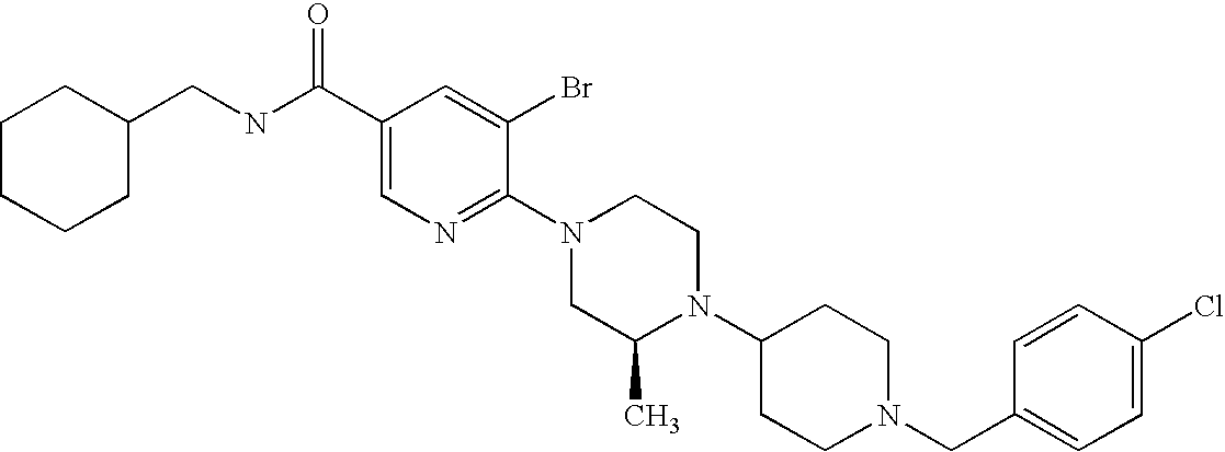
C1(Cl)=CC=C(CN2CCC(N3C(C)CN(C4=NC=C(C(NCC5CCCCC5)=O)C=C4Br)CC3)CC2)C=C1
